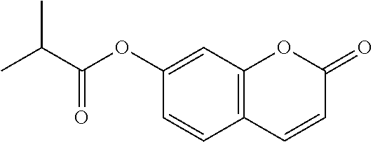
C12=C(C=C(OC(C(C)C)=O)C=C1)OC(=O)C=C2
